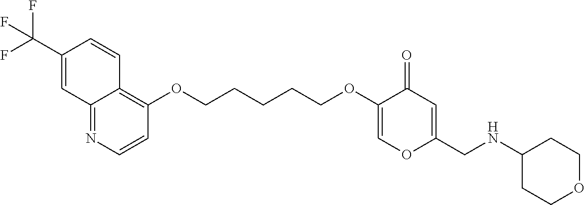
C12=NC=CC(OCCCCCOC3=COC(CNC4CCOCC4)=CC3=O)=C1C=CC(C(F)(F)F)=C2
